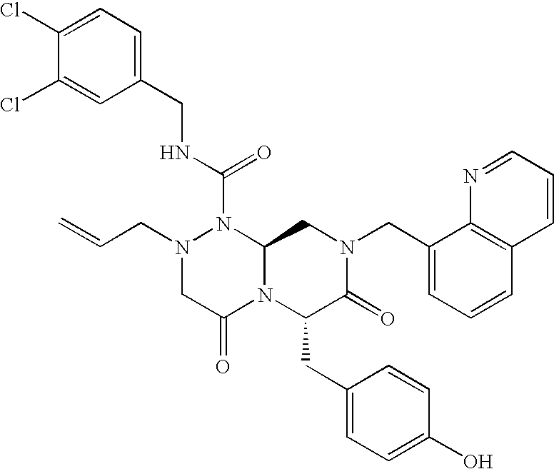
N1(CC=C)CC(=O)N2C(N1C(NCC1=CC=C(Cl)C(Cl)=C1)=O)CN(CC1=CC=CC3=C1N=CC=C3)C(=O)C2CC1=CC=C(O)C=C1
